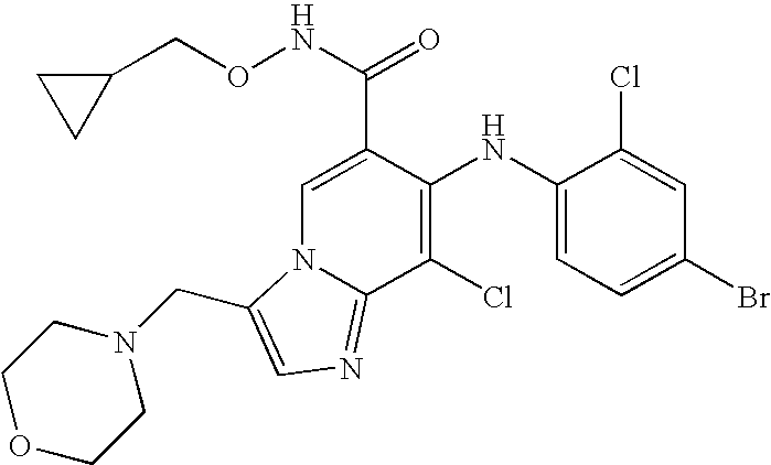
C1(NC2=C(Cl)C3=NC=C(CN4CCOCC4)N3C=C2C(NOCC2CC2)=O)=CC=C(Br)C=C1Cl
